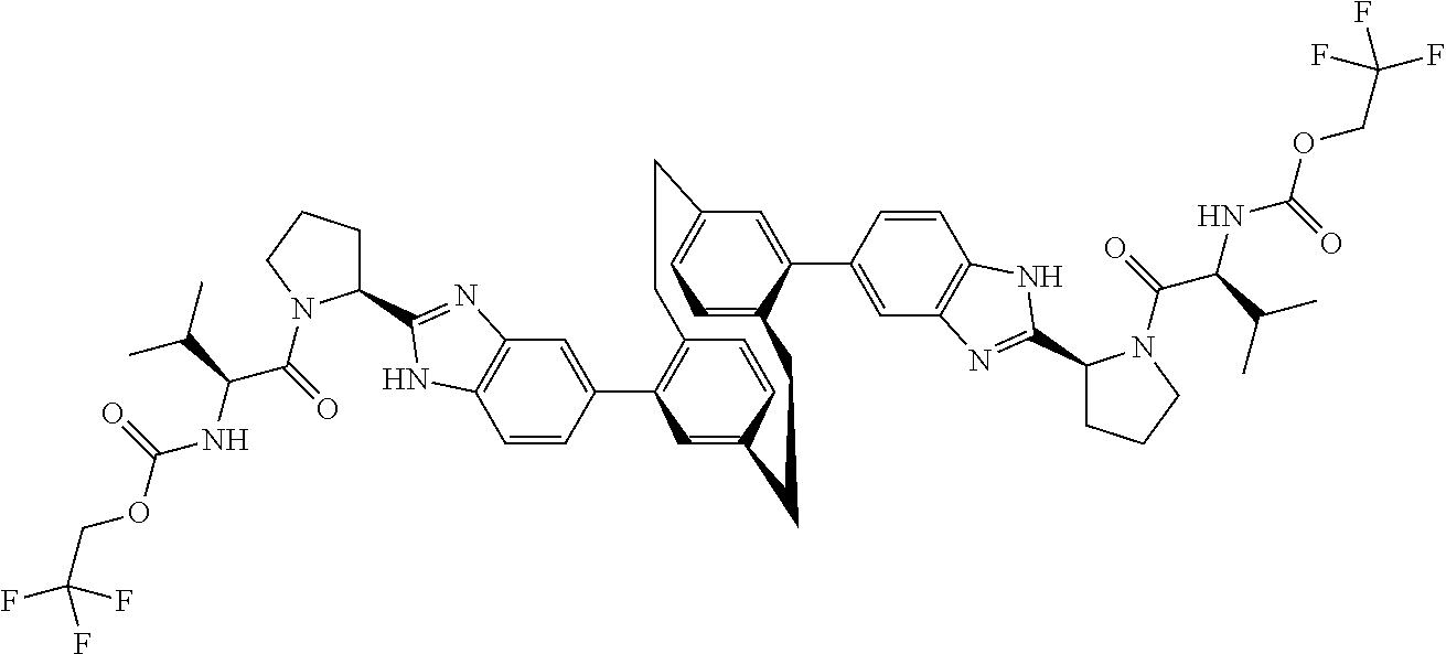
C1=CC(C2=C3C=CC(=C2)CCC2=CC=C(C=C2C2=CC4=C(C=C2)NC(C2CCCN2C(C(NC(OCC(F)(F)F)=O)C(C)C)=O)=N4)CC3)=CC2=C1NC(C1CCCN1C(C(NC(OCC(F)(F)F)=O)C(C)C)=O)=N2
